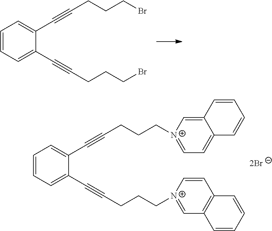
C1=CC=C(C#CCCCBr)C(C#CCCCBr)=C1.C1=CC=C(C#CCCC[N+]2=CC3=C(C=C2)C=CC=C3)C(C#CCCC[N+]2=CC=C3C(=C2)C=CC=C3)=C1
